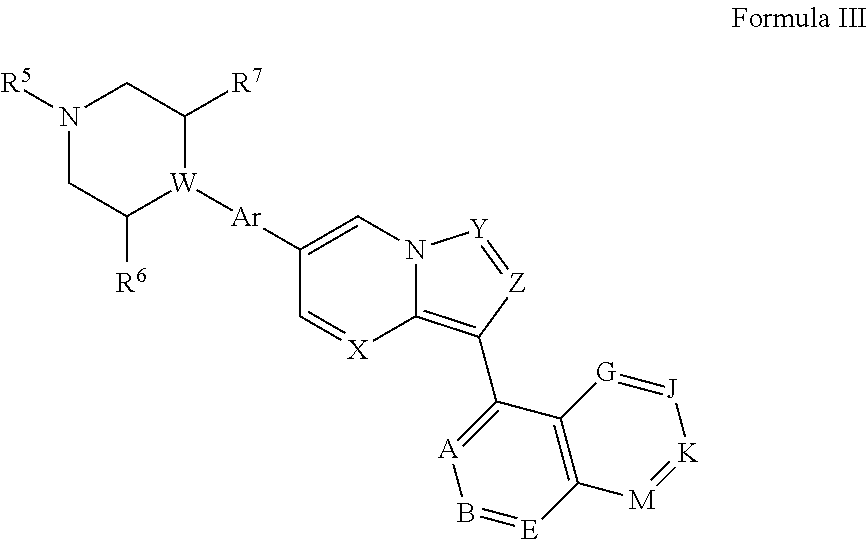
C1([Ar][W]2C([R7])CN([R5])CC2[R6])=CN2C(=C(C3=[A]B=[E]C4=C3[G]=[J][K]=[M]4)[Z]=[Y]2)[X]=C1
